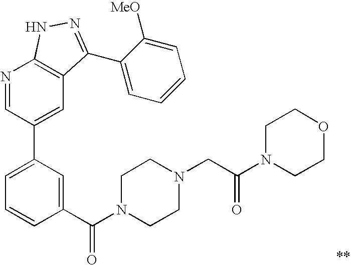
N1=CC(C2=CC=CC(C(N3CCN(CC(N4CCOCC4)=O)CC3)=O)=C2)=CC2=C1NN=C2C1=CC=CC=C1[MeO]
